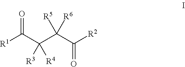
[R1]C(=O)C(C(C(=O)[R2])([R5])[R6])([R3])[R4]
